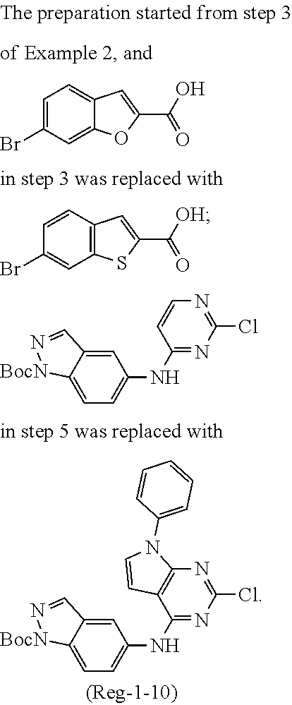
C12=C(C=CC(Br)=C1)C=C(C([OH])=O)S2.C12=CC=C(NC3=NC(Cl)=NC4=C3C=CN4C3=CC=CC=C3)C=C1C=N[BocN]2.C12=CC=C(NC3=NC(Cl)=NC=C3)C=C1C=N[BocN]2.C1=C(Br)C=C2C(=C1)C=C(C(O)=O)O2
